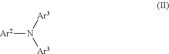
[Ar2]N([Ar3])[Ar3]
